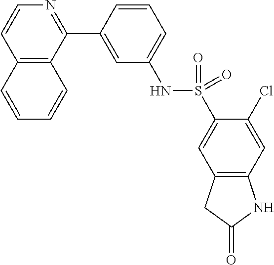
C12=C(C(C3=CC(NS(C4=CC5=C(C=C4Cl)NC(=O)C5)(=O)=O)=CC=C3)=NC=C1)C=CC=C2
